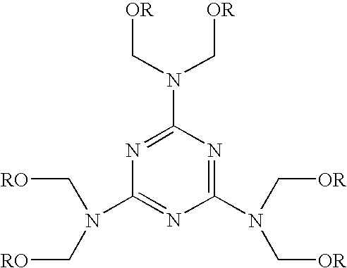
C1(N(C[OR])C[OR])=NC(N(C[OR])C[OR])=NC(N(C[RO])C[RO])=N1
